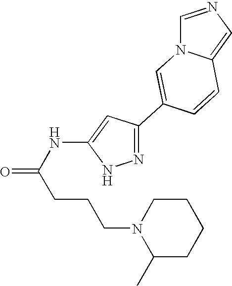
O=C(NC1=CC(C2=CN3C=NC=C3C=C2)=NN1)CCCN1C(C)CCCC1
